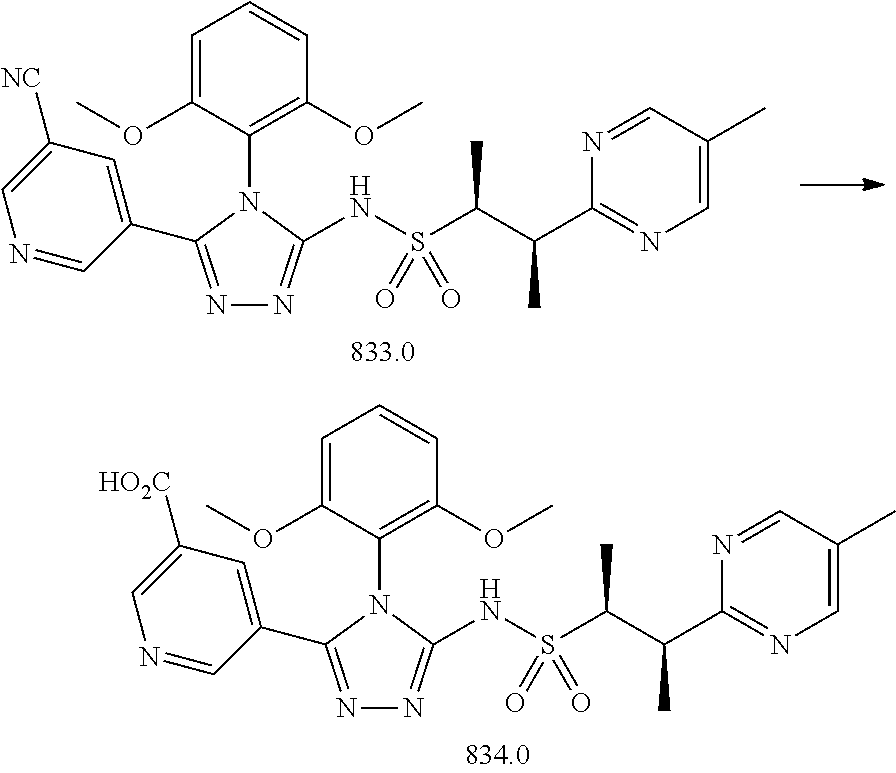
C1=C(OC)C(N2C(C3=CC([HO2C])=CN=C3)=NN=C2NS(=O)(=O)C(C(C)C2=NC=C(C)C=N2)C)=C(OC)C=C1.C1=C(OC)C(N2C(C3=CC([NC])=CN=C3)=NN=C2NS(=O)(=O)C(C(C)C2=NC=C(C)C=N2)C)=C(OC)C=C1
